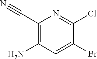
C1(C#N)=C(N)C=C(Br)C(Cl)=N1
